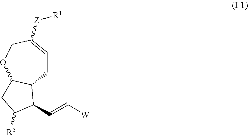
C(=C[W])C1C2CC=C([Z][R1])COC2CC1[R5]
